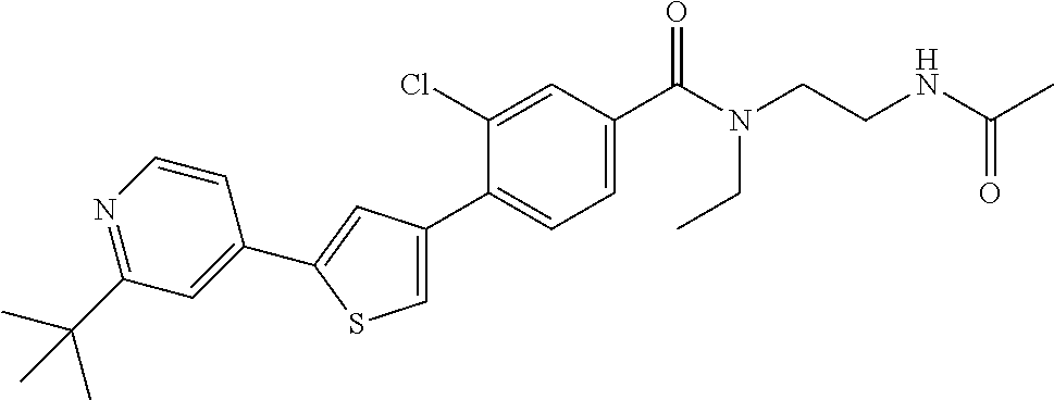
C(CN(CC)C(C1=CC=C(C2=CSC(C3=CC(C(C)(C)C)=NC=C3)=C2)C(Cl)=C1)=O)NC(C)=O
